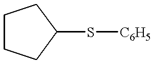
C1(S[C6H5])CCCC1
